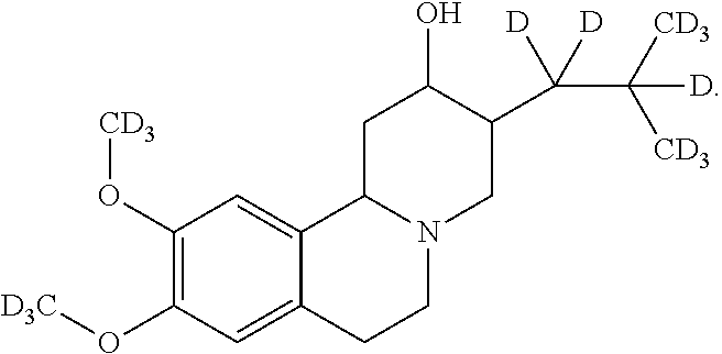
C1(O[CD3])=C(O[D3C])C=C2C(=C1)C1N(CC2)CC(C(C([CD3])([CD3])[D])([D])[D])C(O)C1
